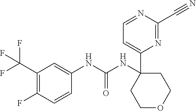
C1(NC(NC2=CC(C(F)(F)F)=C(F)C=C2)=O)(C2=CC=NC(C#N)=N2)CCOCC1
